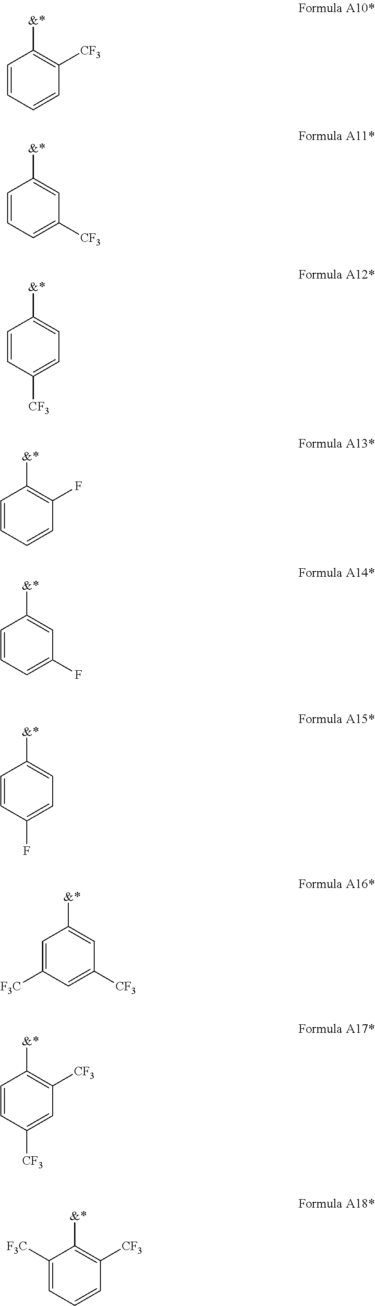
C1=CC=CC([CF3])=C1[&*].C1=CC=C([CF3])C=C1[&*].C1=CC([CF3])=CC=C1[&*].C1=CC=CC(F)=C1[&*].C1=CC=C(F)C=C1[&*].C1=CC(F)=CC=C1[&*].C1=C([F3C])C=C([CF3])C=C1[&*].C1=CC([CF3])=CC([CF3])=C1[&*].C1([F3C])=CC=CC([CF3])=C1[&*]
